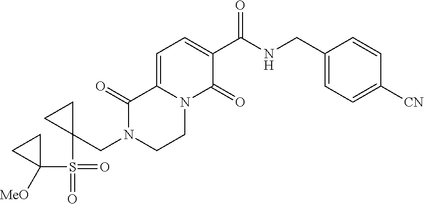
C1=C2N(C(=O)C(C(NCC3=CC=C([CN])C=C3)=O)=C1)CCN(CC1(S(C3([MeO])CC3)(=O)=O)CC1)C2=O
